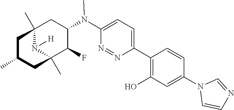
C12(C)N([H])C(C)(C(F)C(N(C3=CC=C(C4=C(O)C=C(N5C=CN=C5)C=C4)N=N3)C)C1)CC(C)C2
